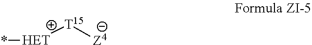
[HET]([T15][Z4])*
